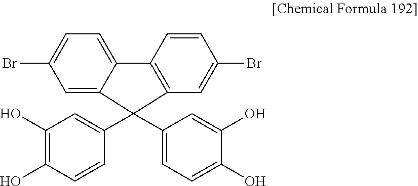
C1=C(Br)C=C2C(=C1)C1=C(C=C(Br)C=C1)C2(C1=CC(O)=C(O)C=C1)C1=CC=C(O)C(O)=C1
